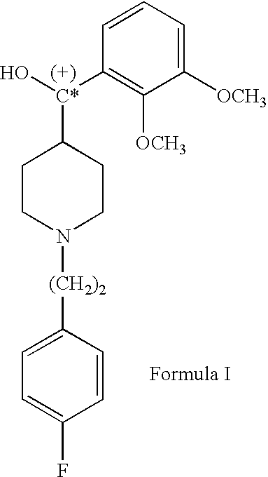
C1([C*](O)C2CCN([(CH2)2]C3=CC=C(F)C=C3)CC2)=C([OCH3])C([OCH3])=CC=C1
